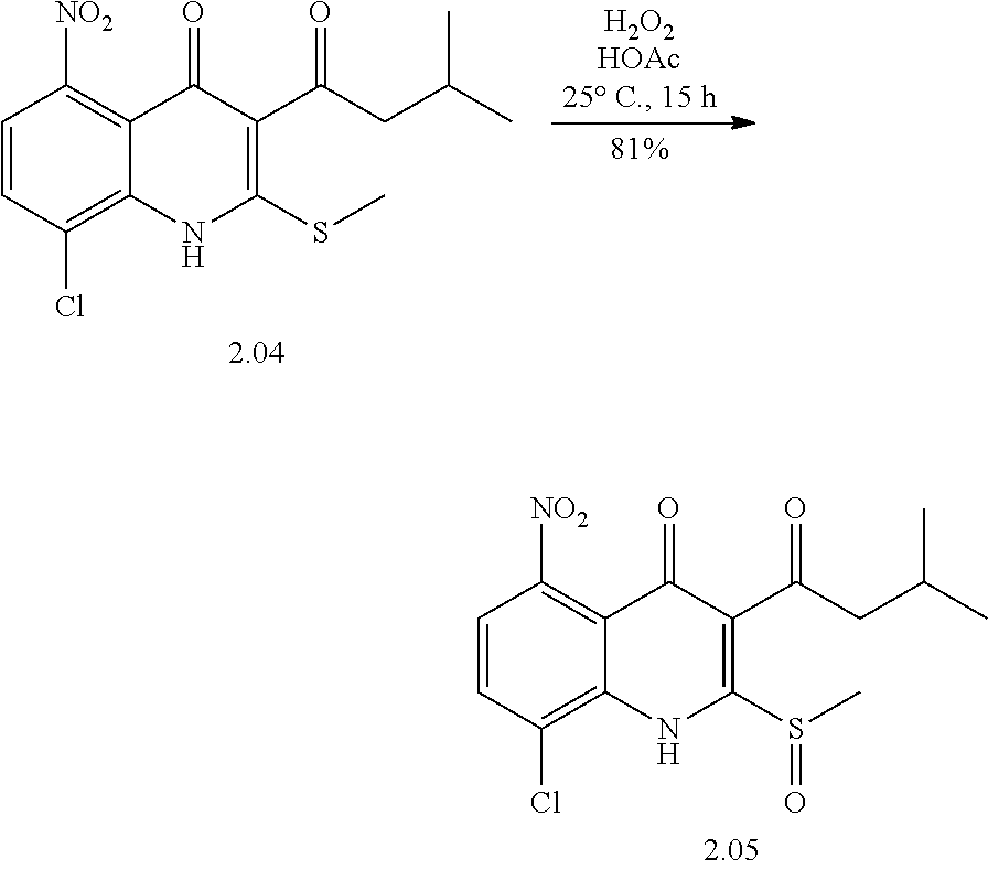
C1(=O)C(C(CC(C)C)=O)=C(S(C)=O)NC2=C(Cl)C=CC([NO2])=C12.C1(=O)C(C(CC(C)C)=O)=C(SC)NC2=C(Cl)C=CC([NO2])=C12
